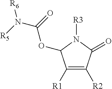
C1([R1])=C([R2])C(=O)N([R3])C1OC(N([R5])[R6])=O
